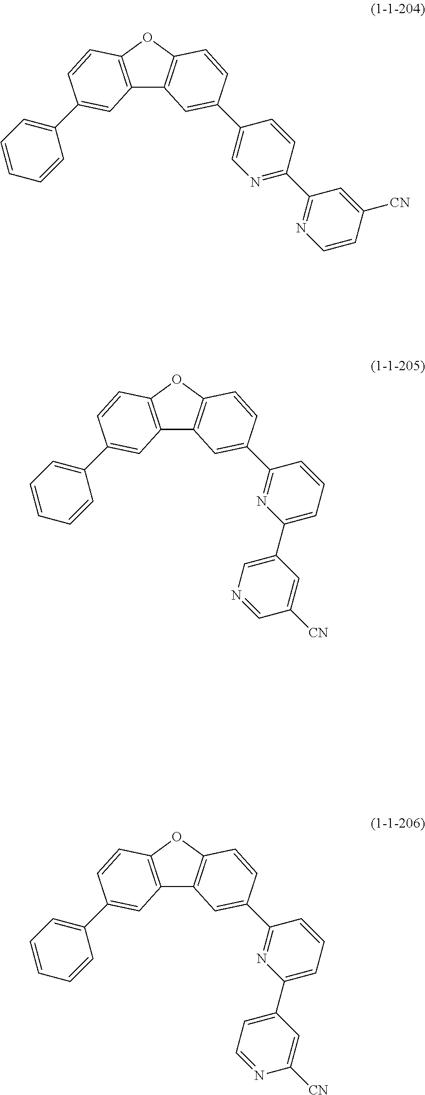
C12=C(OC3=C1C=C(C1=CN=C(C4=NC=CC([CN])=C4)C=C1)C=C3)C=CC(C1=CC=CC=C1)=C2.C12=C(OC3=C1C=C(C1=NC(C4=CN=CC([CN])=C4)=CC=C1)C=C3)C=CC(C1=CC=CC=C1)=C2.C12=C(OC3=C1C=C(C1=NC(C4=CC=NC([CN])=C4)=CC=C1)C=C3)C=CC(C1=CC=CC=C1)=C2
